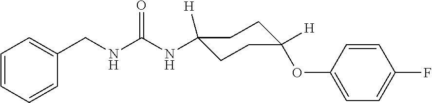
N(C(NCC1=CC=CC=C1)=O)C1([H])CCC(OC2=CC=C(F)C=C2)([H])CC1
